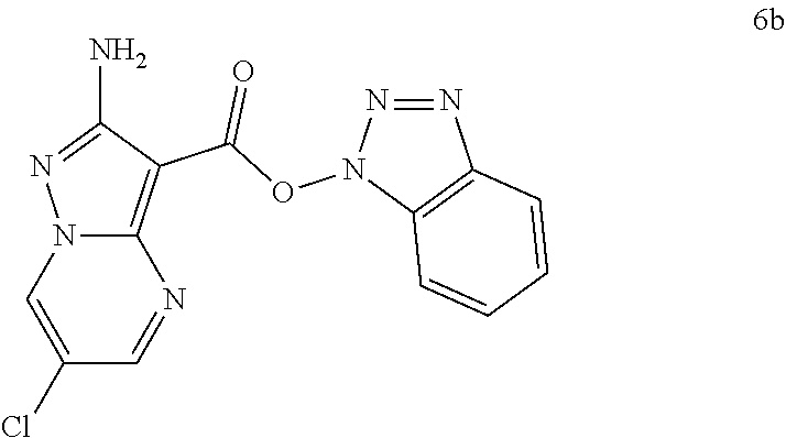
N12C(=C(C(ON3C4=C(N=N3)C=CC=C4)=O)C(N)=N1)N=CC(Cl)=C2
